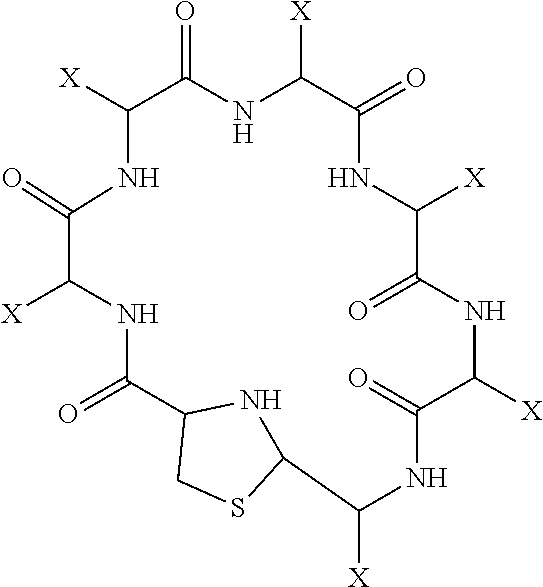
[X]C1C(=O)NC([X])C(=O)NC([X])C(=O)NC([X])C(=O)NC([X])C2NC(CS2)C(=O)NC([X])C(=O)N1
